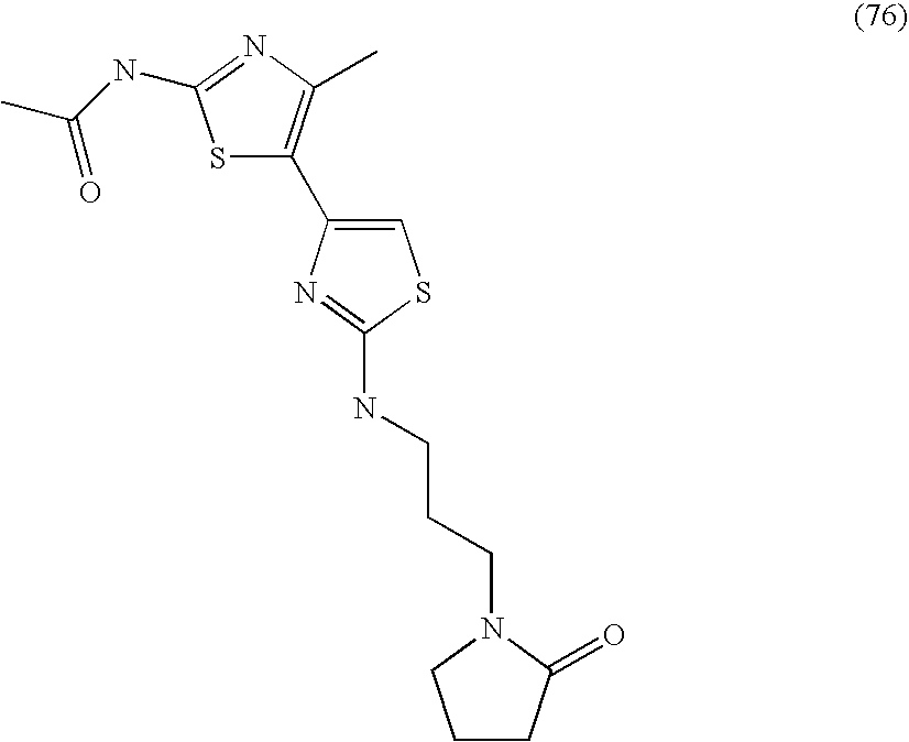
S1C(C2=CSC(NCCCN3CCCC3=O)=N2)=C(C)N=C1NC(C)=O
